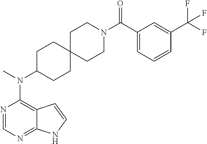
N1=CN=C2C(=C1N(C)C1CCC3(CC1)CCN(C(C1=CC=CC(C(F)(F)F)=C1)=O)CC3)C=CN2
